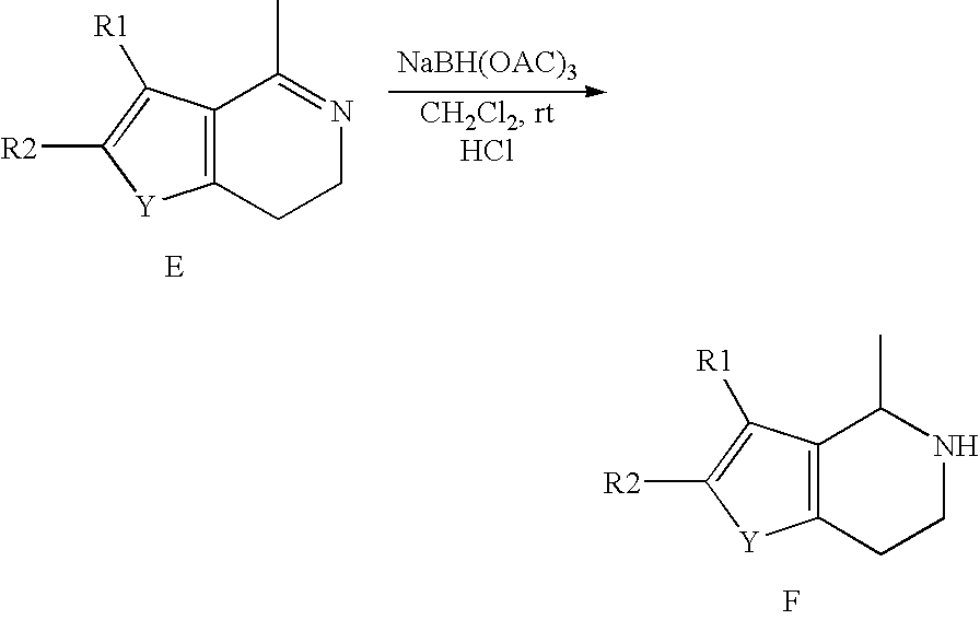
C12=C(CCN=C1C)[Y]C([R2])=C2[R1].C12=C(CCNC1C)[Y]C([R2])=C2[R1].F
